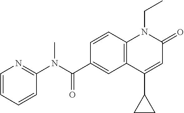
C1(N(C(C2=CC3=C(C=C2)N(CC)C(=O)C=C3C2CC2)=O)C)=NC=CC=C1
